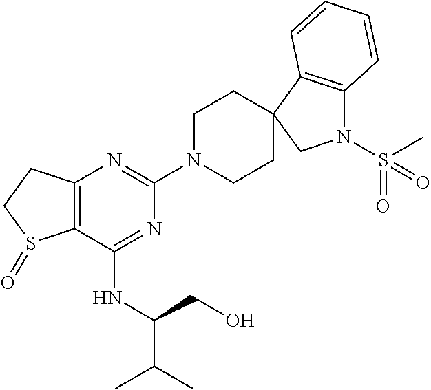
C12=C(C(NC(CO)C(C)C)=NC(N3CCC4(CC3)C3=C(N(S(C)(=O)=O)C4)C=CC=C3)=N1)S(=O)CC2
